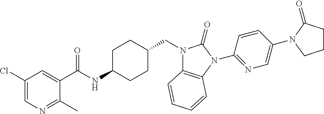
C1(Cl)=CN=C(C)C(C(NC2CCC(CN3C4=C(N(C5=NC=C(N6C(=O)CCC6)C=C5)C3=O)C=CC=C4)CC2)=O)=C1
